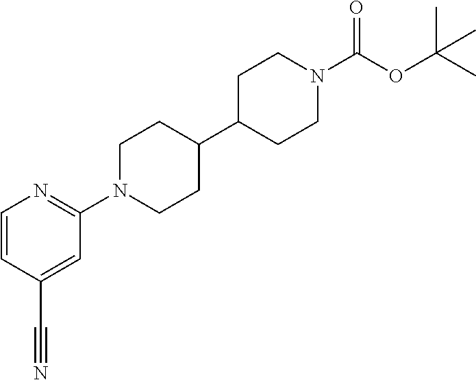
C1=CC(C#N)=CC(N2CCC(C3CCN(C(OC(C)(C)C)=O)CC3)CC2)=N1
